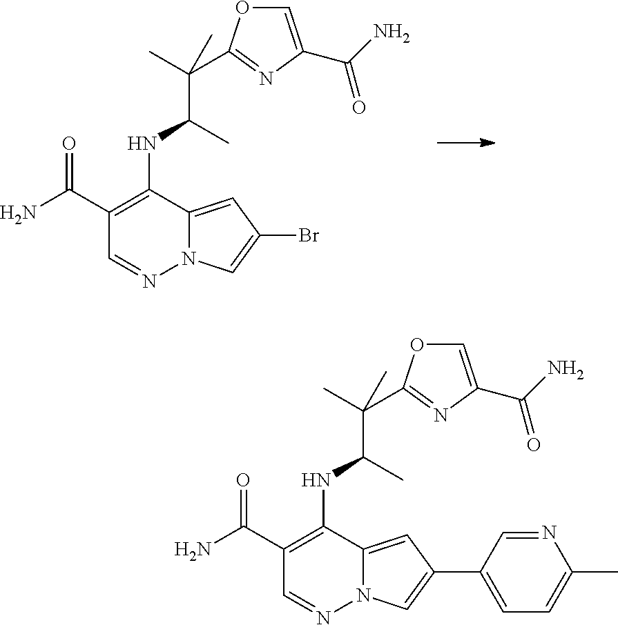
C(C(NC1=C(C(=O)N)C=NN2C1=CC(Br)=C2)C)(C)(C)C1=NC(C(N)=O)=CO1.C(C(NC1=C(C(=O)N)C=NN2C1=CC(C1=CC=C(C)N=C1)=C2)C)(C)(C)C1=NC(C(N)=O)=CO1
